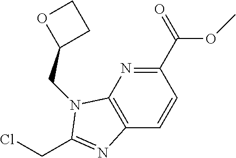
C1(C(=O)OC)=NC2=C(C=C1)N=C(CCl)N2CC1CCO1
